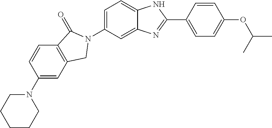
C1(N2CCCCC2)=CC2=C(C=C1)C(=O)N(C1=CC=C3C(=C1)N=C(C1=CC=C(OC(C)C)C=C1)N3)C2
